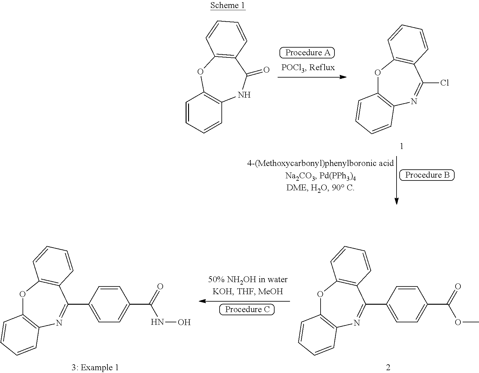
C1=CC=CC2=C1OC1=C(C(=O)N2)C=CC=C1.O1C2=C(N=C(Cl)C3=C1C=CC=C3)C=CC=C2.O1C2=C(N=C(C3=CC=C(C(=O)NO)C=C3)C3=C1C=CC=C3)C=CC=C2.O1C2=C(N=C(C3=CC=C(C(=O)OC)C=C3)C3=C1C=CC=C3)C=CC=C2
